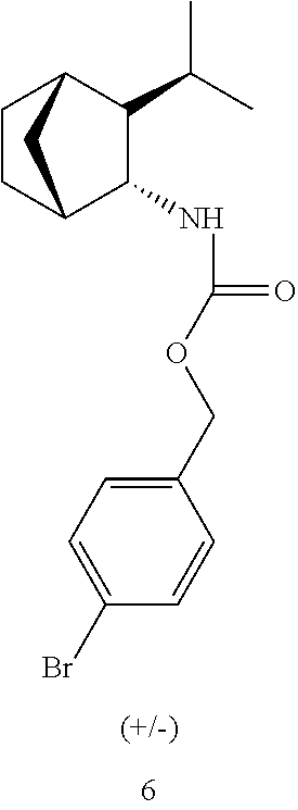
C1CC2C(NC(=O)OCC3=CC=C(Br)C=C3)C(C(C)C)C1C2
